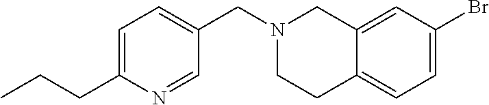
C1=C(CCC)N=CC(CN2CCC3=CC=C(Br)C=C3C2)=C1
